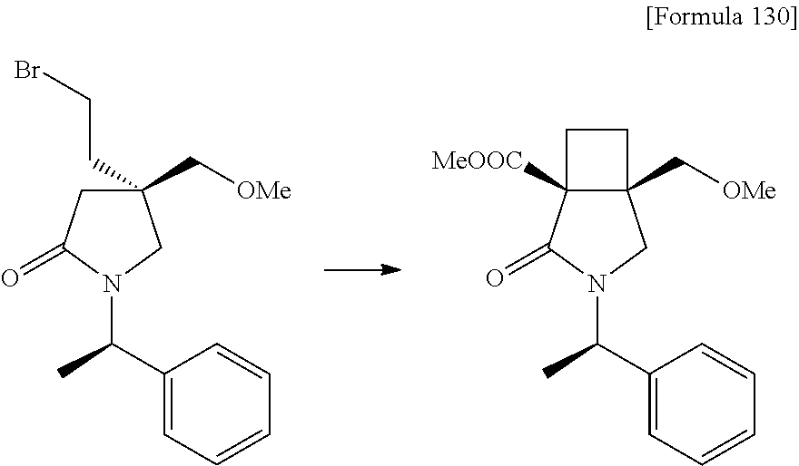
C1C(=O)N(C(C2=CC=CC=C2)C)CC1(C[OMe])CCBr.C12([MeOOC])C(=O)N(C(C3=CC=CC=C3)C)CC1(C[OMe])CC2
